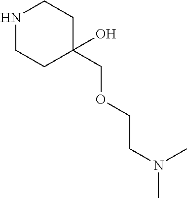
N1CCC(COCCN(C)C)(O)CC1
